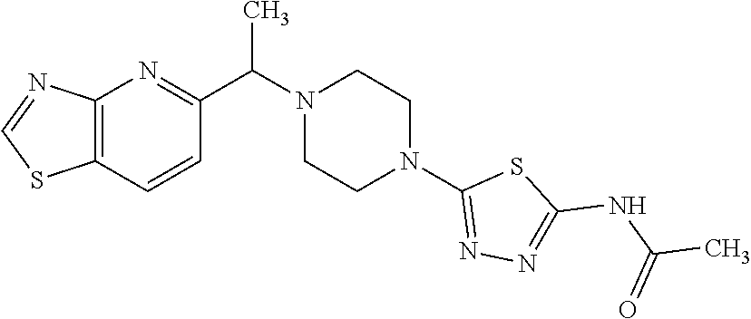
C12=C(C=CC(C(N3CCN(C4=NN=C(NC(C)=O)S4)CC3)C)=N1)SC=N2
